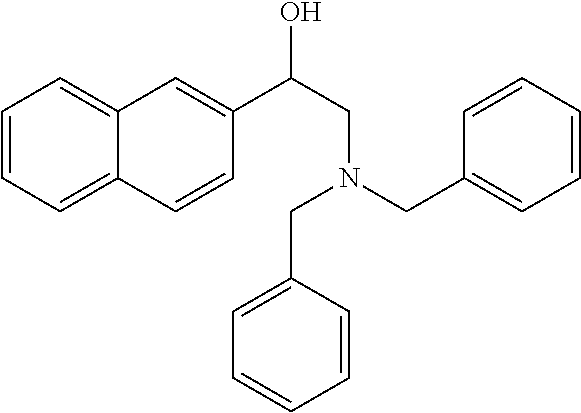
C(C1=CC=CC=C1)N(CC1=CC=CC=C1)CC(O)C1=CC2=CC=CC=C2C=C1
